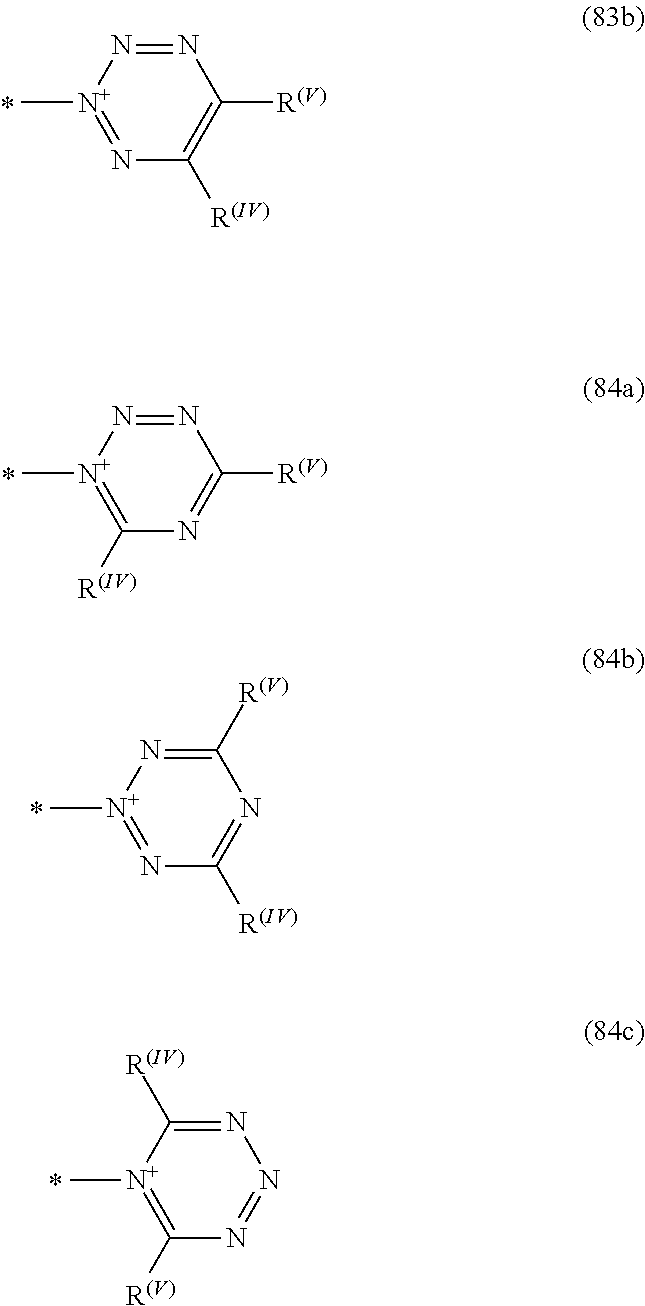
N1=N[N+](C)=NC([R(IV)])=C1[R(V)].N1=N[N+](C)=C([R(IV)])N=C1[R(V)].C1([R(V)])=N[N+](C)=NC([R(IV)])=N1.N1=C([R(IV)])[N+](C)=C([R(V)])N=N1
